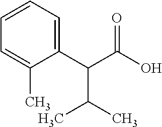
C1=CC=C(C(C(O)=O)C(C)C)C(C)=C1
